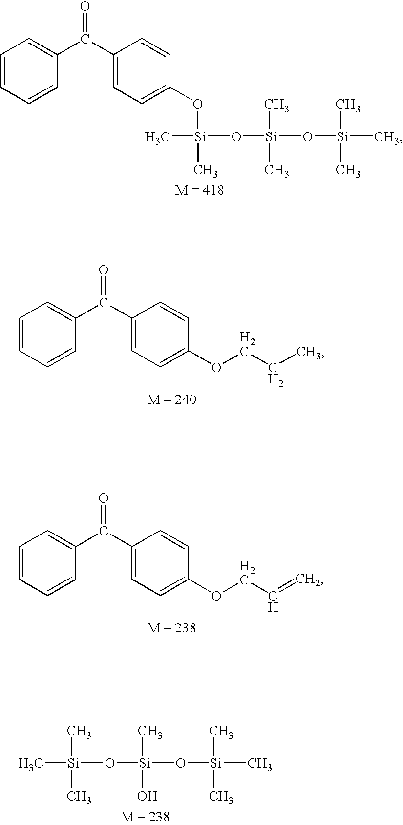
C1=CC=C(C(C2=CC=C(OCCC)C=C2)=O)C=C1.C1=CC=C(C(C2=CC=C(OCC=C)C=C2)=O)C=C1.C[Si](O[Si](O[Si](C)(C)C)(C)O)(C)C.C1=CC=C(C(C2=CC=C(O[Si](C)(O[Si](O[Si](C)(C)C)(C)C)C)C=C2)=O)C=C1
